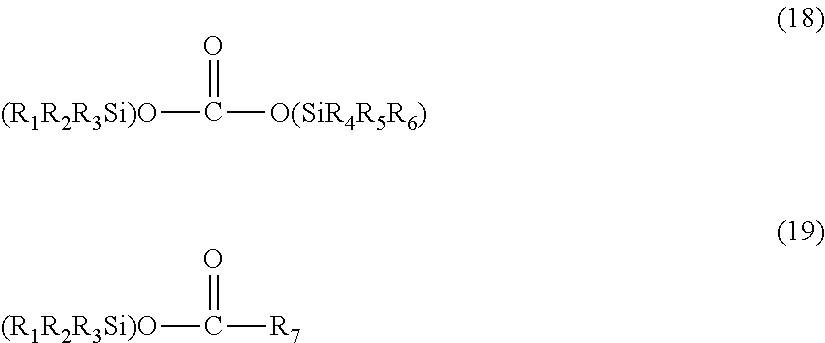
O=C([(R1R2R3Si)O])[O(SiR4R5R6)].O=C([(R1R2R3Si)O])[R7]
